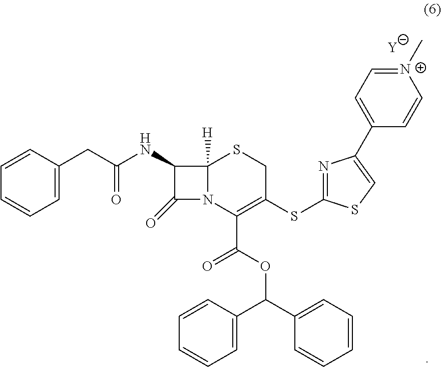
N12C(C(OC(C3=CC=CC=C3)C3=CC=CC=C3)=O)=C(SC3=NC(C4=CC=[N+](C)C=C4)=CS3)CSC1([H])C(NC(CC1=CC=CC=C1)=O)C2=O.[Y]
